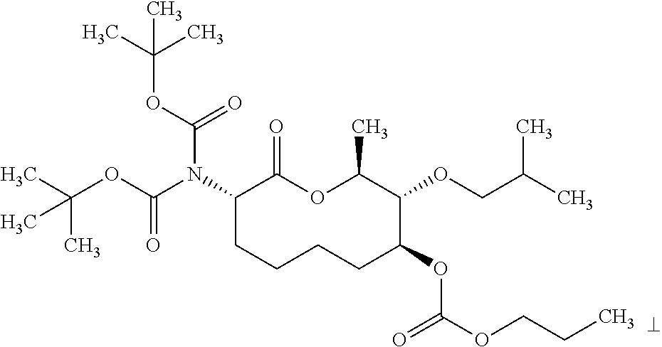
C1(N(C(OC(C)(C)C)=O)C(OC(C)(C)C)=O)CCCCC(OC(OCCC)=O)C(OCC(C)C)C(C)OC1=O
